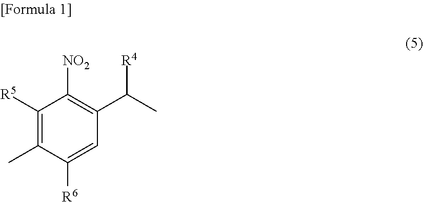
C1([R5])=C(C)C([R6])=CC(C(C)[R4])=C1[NO2]
